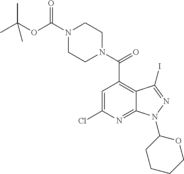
C1=C(Cl)N=C2C(=C1C(N1CCN(C(OC(C)(C)C)=O)CC1)=O)C(I)=NN2C1CCCCO1
